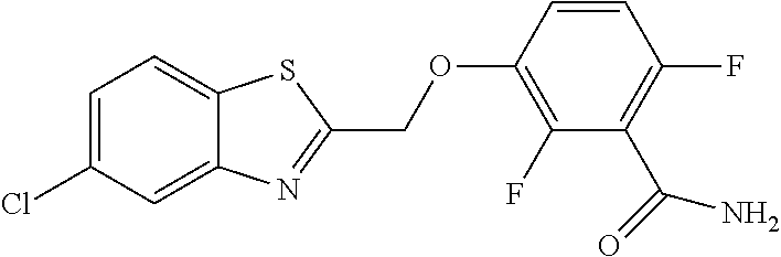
C1=C(Cl)C=C2C(=C1)SC(COC1=C(F)C(C(N)=O)=C(F)C=C1)=N2
